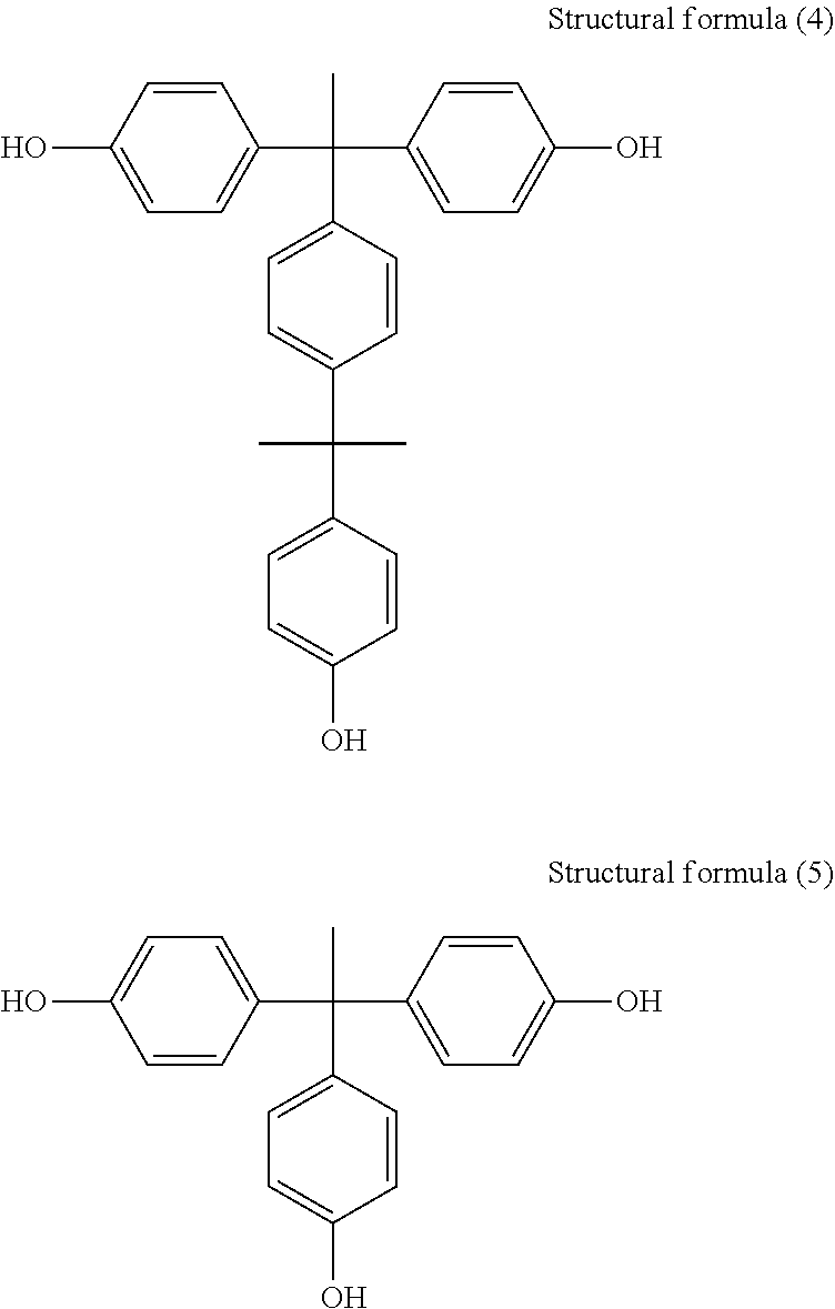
C1=CC(O)=CC=C1C(C)(C1=CC=C(C(C)(C)C2=CC=C(O)C=C2)C=C1)C1=CC=C(O)C=C1.C1=C(C(C)(C2=CC=C(O)C=C2)C2=CC=C(O)C=C2)C=CC(O)=C1
